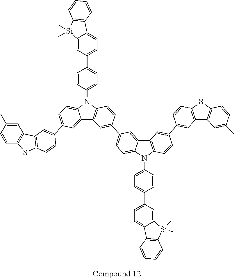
C12=CC(C3=CC4=C(SC5=C4C=C(C)C=C5)C=C3)=CC=C1N(C1=CC=C(C3=CC=C4C(=C3)[Si](C)(C)C3=C4C=CC=C3)C=C1)C1=C2C=C(C2=CC=C3C(=C2)C2=C(N3C3=CC=C(C4=CC=C5C(=C4)[Si](C)(C)C4=C5C=CC=C4)C=C3)C=CC(C3=CC4=C(SC5=C4C=C(C)C=C5)C=C3)=C2)C=C1
